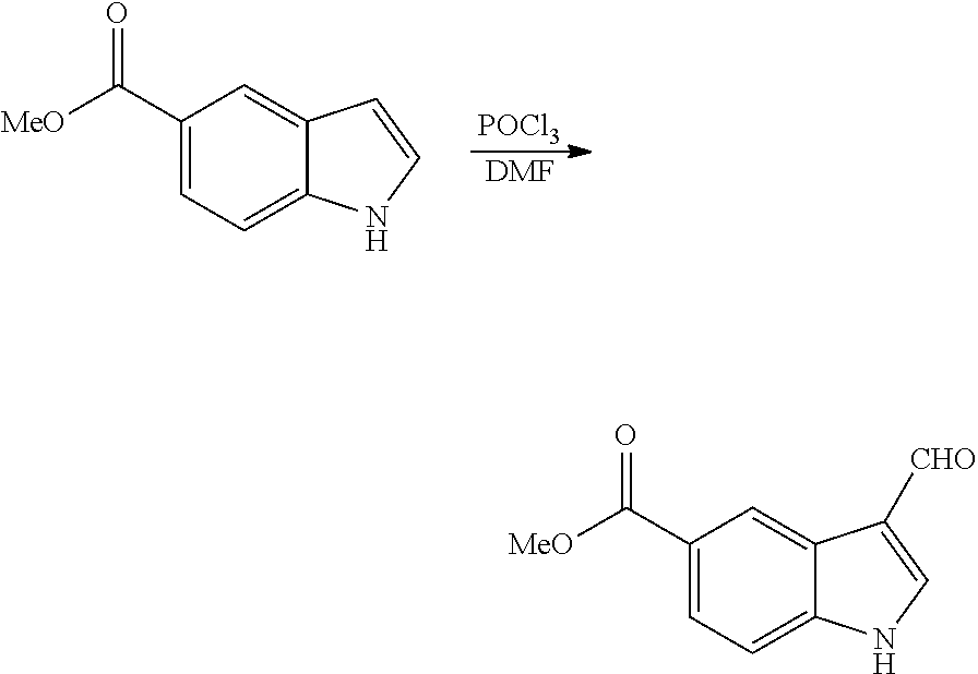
C1(C([MeO])=O)=CC=C2C(=C1)C=CN2.[POCl3].[DMF].C1(C([MeO])=O)=CC=C2C(=C1)C([CHO])=CN2
